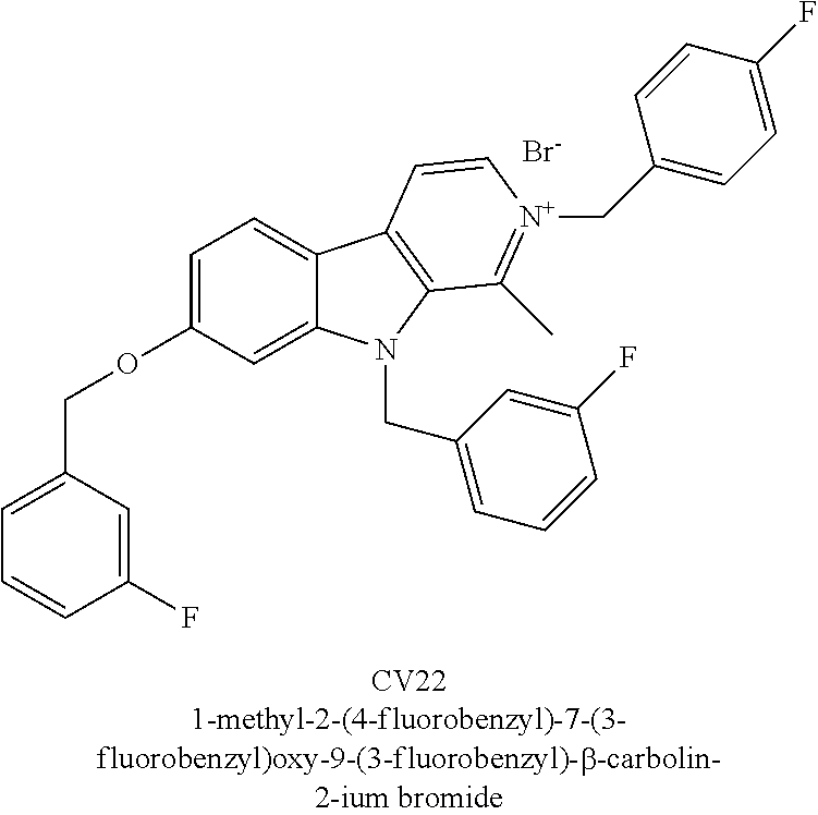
C1(F)=CC(COC2=CC=C3C(=C2)N(CC2=CC=CC(F)=C2)C2=C3C=C[N+](CC3=CC=C(F)C=C3)=C2C)=CC=C1.[Br-]
